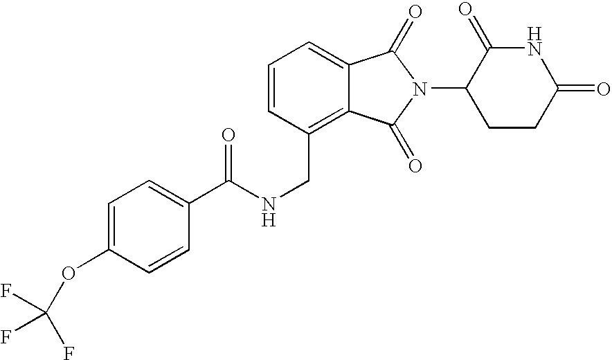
C1=CC(CNC(C2=CC=C(OC(F)(F)F)C=C2)=O)=C2C(=C1)C(=O)N(C1CCC(=O)NC1=O)C2=O
